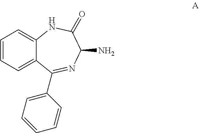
C1=CC=C2C(=C1)NC(=O)C(N)N=C2C1=CC=CC=C1
